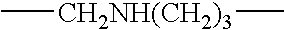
C[CH2NH(CH2)3]C
